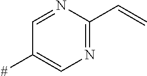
C1=NC(C=C)=NC=C1[#]
